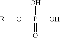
[R]OP(O)(O)=O
